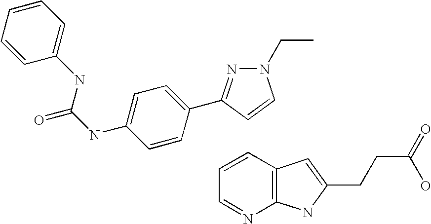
C1=CC2=C(N=C1)NC(CCC(=O)O)=C2.N1(CC)N=C(C2=CC=C(NC(=O)NC3=CC=CC=C3)C=C2)C=C1
